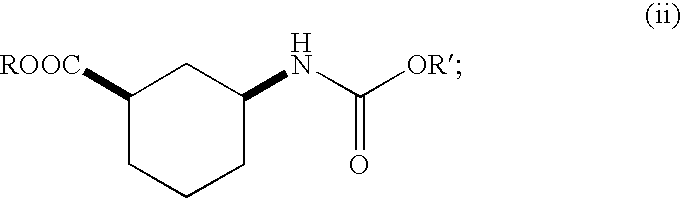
C1CCC(NC([OR])=O)CC1[ROOC]
